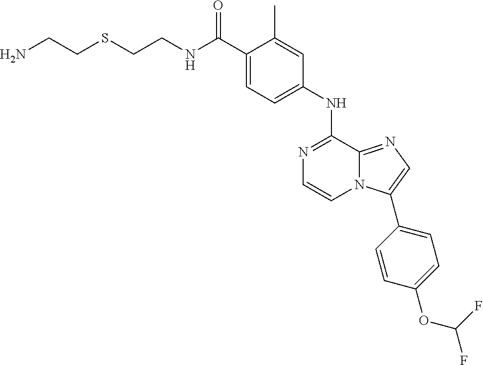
C(CNC(C1=CC=C(NC2=NC=CN3C2=NC=C3C2=CC=C(OC(F)F)C=C2)C=C1C)=O)SCCN
